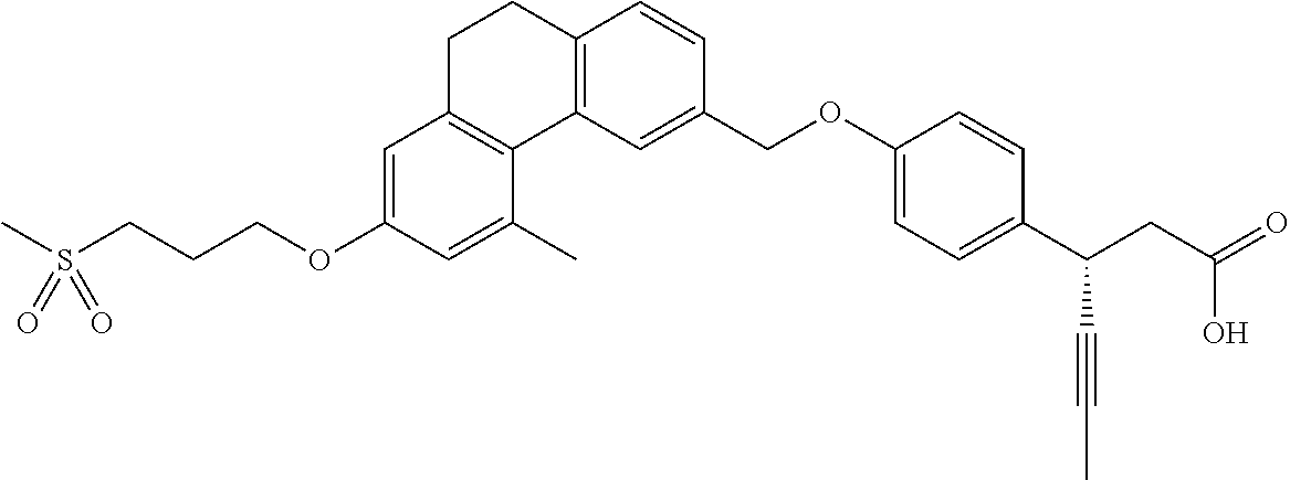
C1=CC(COC2=CC=C(C(CC(=O)O)C#CC)C=C2)=CC2=C1CCC1=C2C(C)=CC(OCCCS(C)(=O)=O)=C1
